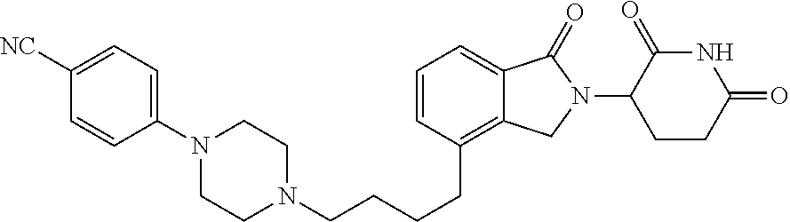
C1=CC(CCCCN2CCN(C3=CC=C([NC])C=C3)CC2)=C2C(=C1)C(=O)N(C1C(=O)NC(=O)CC1)C2
